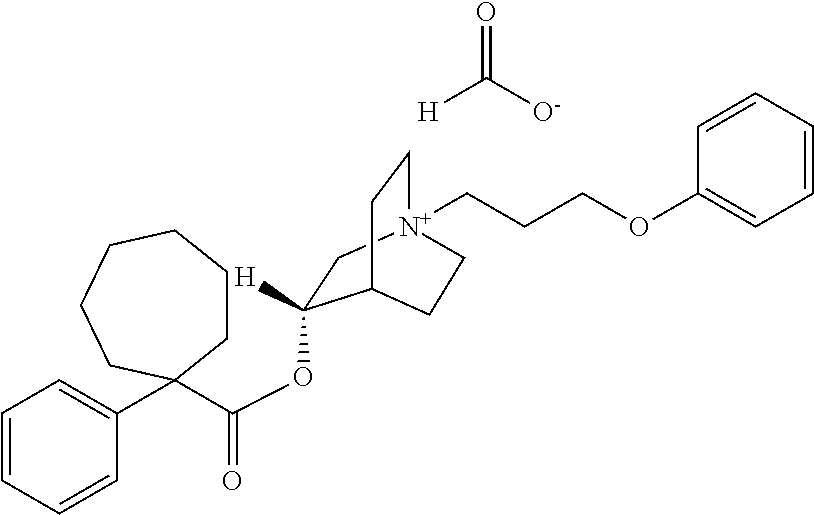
O=C([O-])[H].O=C(C1(C2=CC=CC=C2)CCCCCC1)OC1([H])C[N+]2(CCCOC3=CC=CC=C3)CCC1CC2
